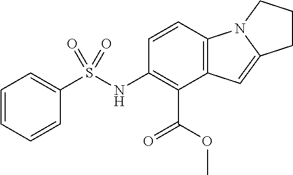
C1=CC=CC(S(NC2=C(C(OC)=O)C3=C(C=C2)N2C(=C3)CCC2)(=O)=O)=C1
